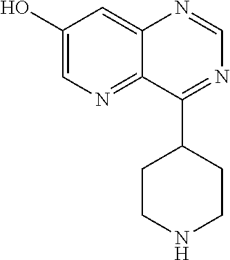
C1(O)=CN=C2C(=C1)N=CN=C2C1CCNCC1
